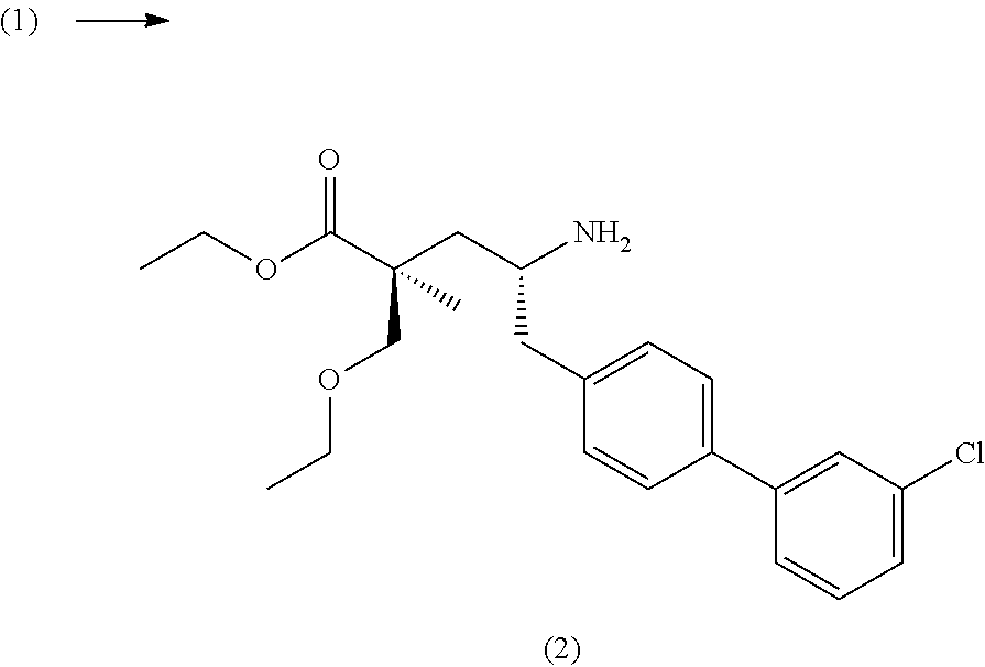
C1(C2=CC(Cl)=CC=C2)=CC=C(CC(CC(C(OCC)=O)(COCC)C)N)C=C1
